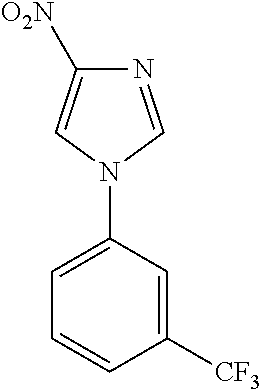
N1(C2=CC=CC([CF3])=C2)C=NC([O2N])=C1
